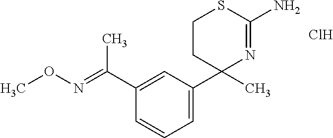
C1(C(=NOC)C)=CC(C2(C)N=C(N)SCC2)=CC=C1.Cl
